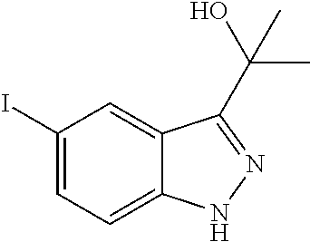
C1(I)=CC=C2C(=C1)C(C(O)(C)C)=NN2
